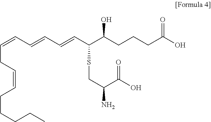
C(=CC=CC=CC(C(CCCC(O)=O)O)SCC(N)C(O)=O)CC=CCCCCC
